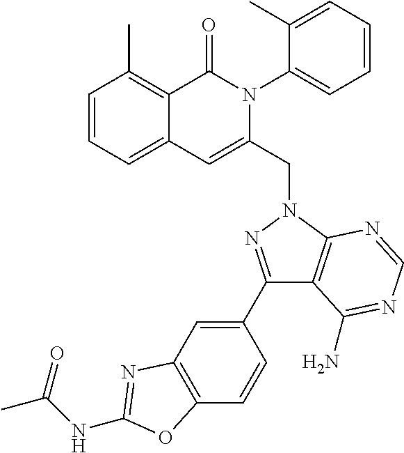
C1=CC=C2C(=C1C)C(=O)N(C1=CC=CC=C1C)C(CN1C3=C(C(C4=CC5=C(C=C4)OC(NC(C)=O)=N5)=N1)C(N)=NC=N3)=C2
